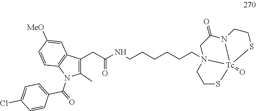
C1C(=O)N2CCS[Tc]23(=O)N1(CCCCCCNC(CC1=C(C)N(C(=O)C2=CC=C(Cl)C=C2)C2=C1C=C([MeO])C=C2)=O)CCS3
